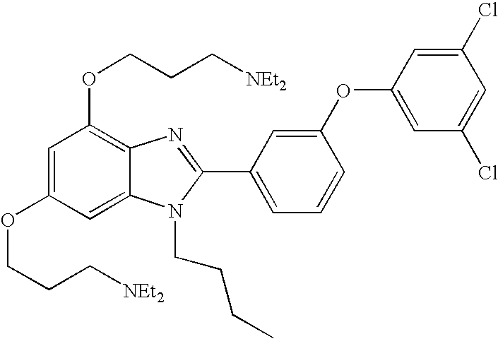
C1=C(OCCC[NEt2])C=C2C(=C1OCCC[NEt2])N=C(C1=CC=CC(OC3=CC(Cl)=CC(Cl)=C3)=C1)N2CCCC
